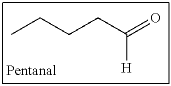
C(CC(=O)[H])CC
